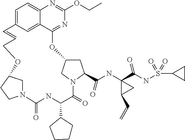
C12=CC=C3C=C1C(=NC(OCC)=N2)OC1CC(C(=O)NC2(C(NS(C4CC4)(=O)=O)=O)C(C=C)C2)N(C(=O)C(C2CCCC2)NC(=O)N2CC(OCC=C3)CC2)C1
